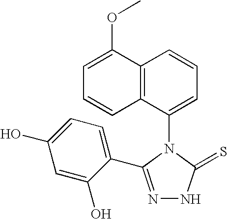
N1=C(C2=CC=C(O)C=C2O)N(C2=CC=CC3=C2C=CC=C3OC)C(=S)N1
